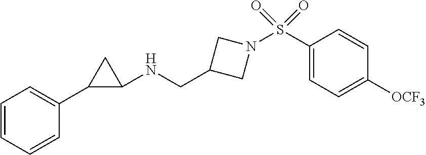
C(C1CN(S(C2=CC=C([OCF3])C=C2)(=O)=O)C1)NC1C(C2=CC=CC=C2)C1
